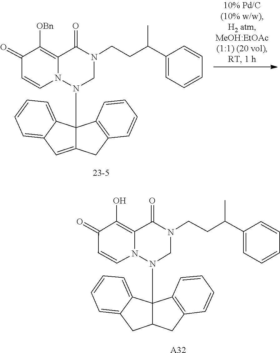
C1=CC=CC2=C1C1(N3CN(CCC(C4=CC=CC=C4)C)C(=O)C4=C([OBn])C(=O)C=CN34)C3=CC=CC=C3C=C1C2.C12=CC=CC=C1C1(N3CN(CCC(C4=CC=CC=C4)C)C(=O)C4=C(O)C(=O)C=CN34)C3=C(C=CC=C3)CC1C2.[A32]
